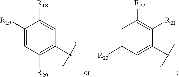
C1([R19])=CC([R20])=C(C)C=C1[R18].C1=C([R23])C=C(C)C([R21])=C1[R22]
